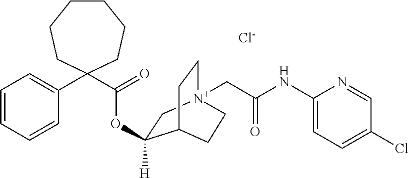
C1(NC(C[N+]23CCC(CC2)C(OC(C2(C4=CC=CC=C4)CCCCCC2)=O)([H])C3)=O)=CC=C(Cl)C=N1.[Cl-]
